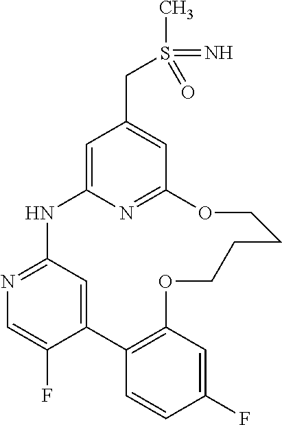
C12=CC(=NC=C1F)NC1=CC(CS(C)(=O)=N)=CC(=N1)OCCCCOC1=C2C=CC(F)=C1
